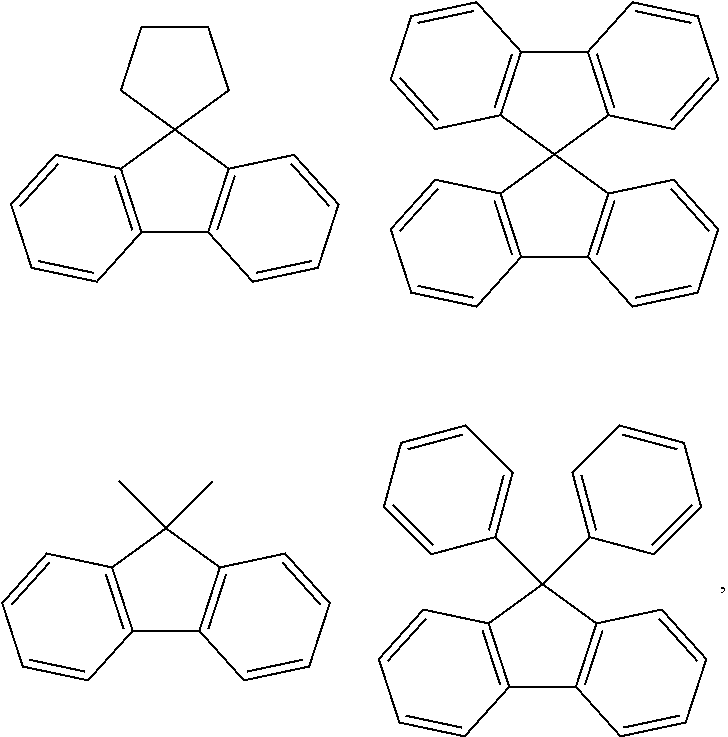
C12=C(C3(C4=C1C=CC=C4)CCCC3)C=CC=C2.C12=C(C3(C4=C1C=CC=C4)C1=C(C4=C3C=CC=C4)C=CC=C1)C=CC=C2.C12=C(C(C)(C)C3=C1C=CC=C3)C=CC=C2.C12=C(C(C3=CC=CC=C3)(C3=CC=CC=C3)C3=C1C=CC=C3)C=CC=C2
